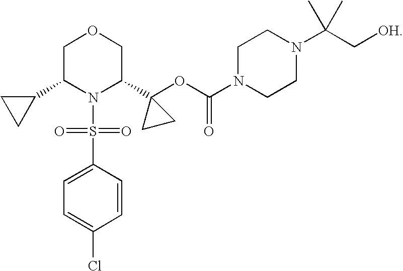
C1C(C2CC2)N(S(C2=CC=C(Cl)C=C2)(=O)=O)C(C2(OC(=O)N3CCN(C(C[OH])(C)C)CC3)CC2)CO1
